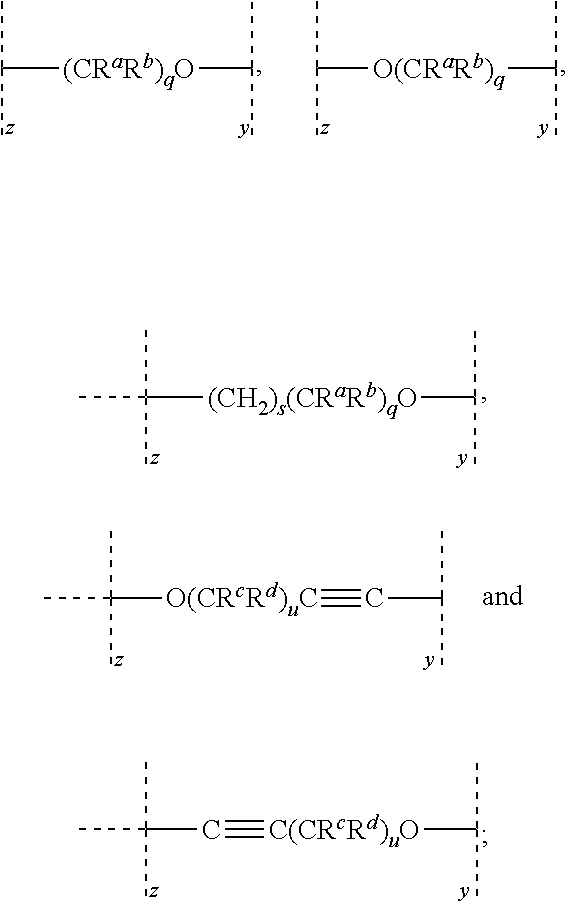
[(CH2)s(CRaRb)qO](C(C)(C)C)C(C)C.C(C)(C)(C)[O(CRcRd)uC]#CC(C)C.C(C#[C(CRcRd)uO]C(C)C)(C)(C)C.[(CRaRb)qO](C(C)C)C(C)C.[O(CRaRb)q](C(C)C)C(C)C
